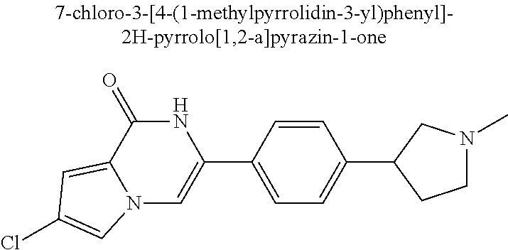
N12C=C(C3=CC=C(C4CCN(C)C4)C=C3)NC(=O)C1=CC(Cl)=C2
